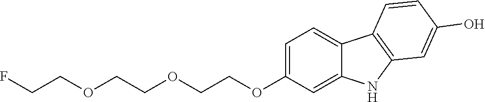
C1=C(OCCOCCOCCF)C=C2C(=C1)C1=C(N2)C=C(O)C=C1
